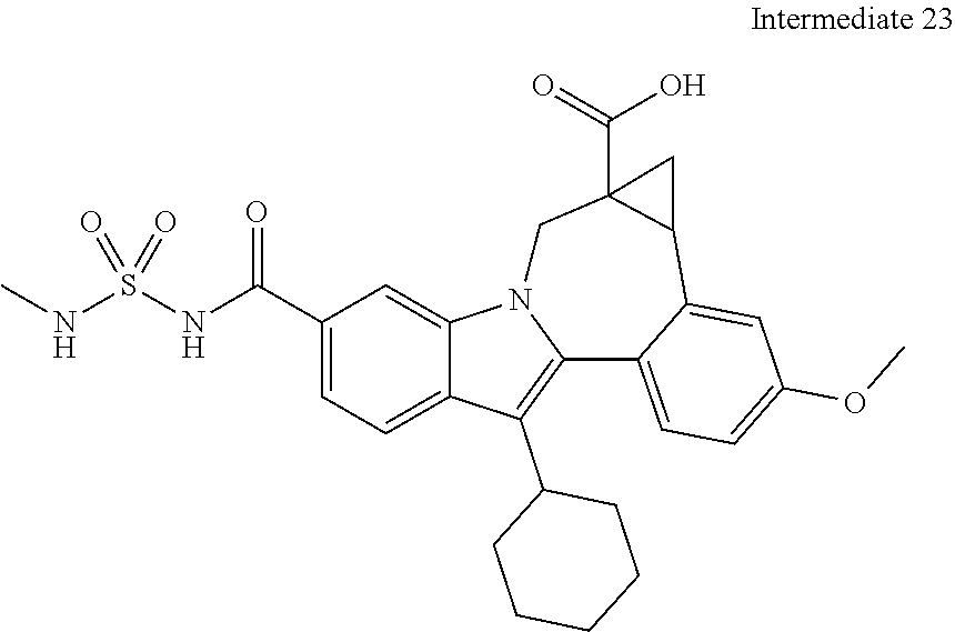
C1(C(NS(NC)(=O)=O)=O)=CC=C2C(=C1)N1C(=C2C2CCCCC2)C2=CC=C(OC)C=C2C2C(C(=O)O)(C1)C2
